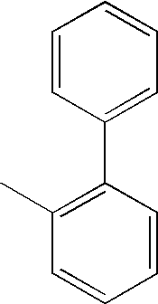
C1=CC(C2=CC=CC=C2)=C(C)C=C1
